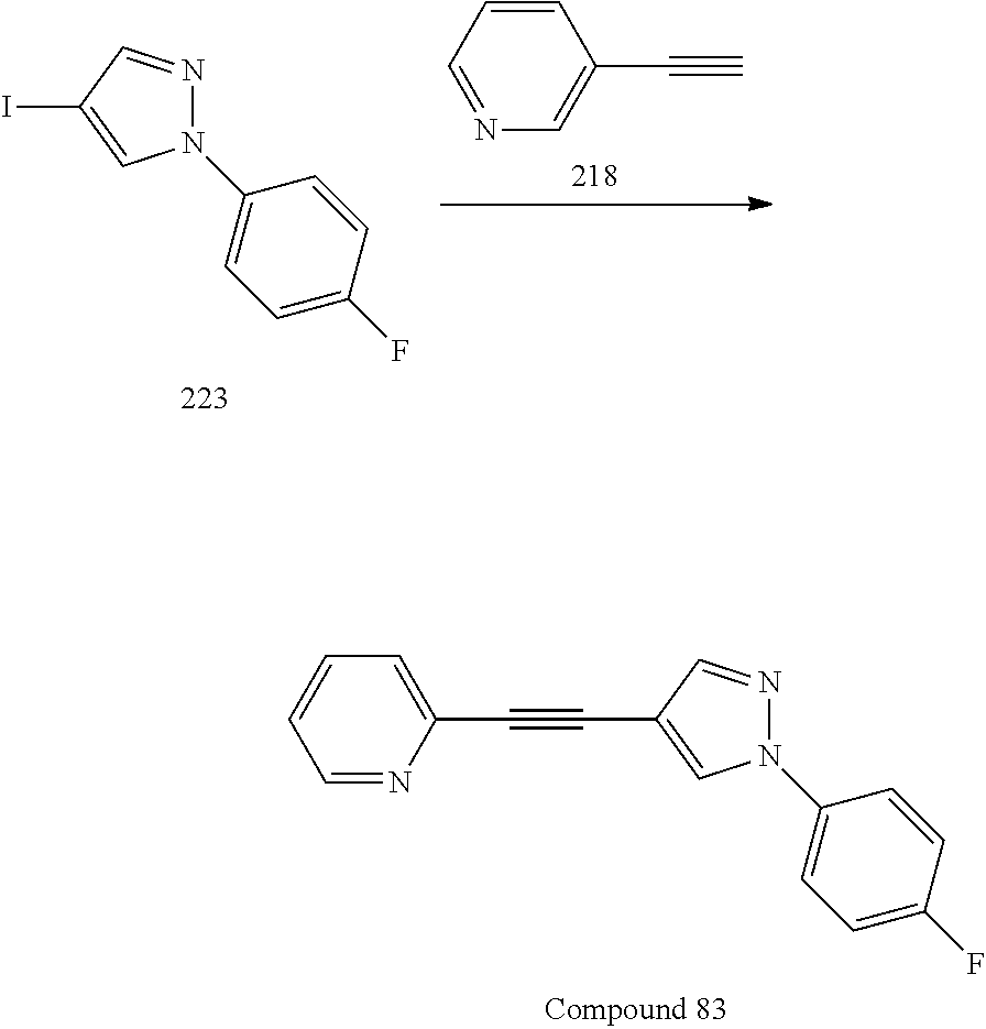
C1(N2N=CC(I)=C2)=CC=C(F)C=C1.C1=CC=NC=C1C#C.C1=C(C#CC2=CN(C3=CC=C(F)C=C3)N=C2)N=CC=C1
